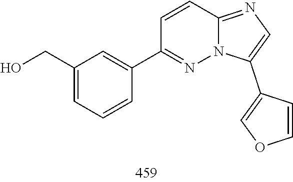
C1=CC2=NC=C(C3=COC=C3)N2N=C1C1=CC(CO)=CC=C1
